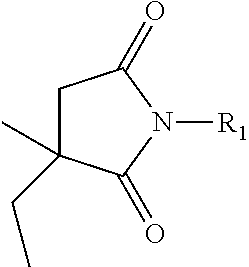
C1C(C)(CC)C(=O)N([R1])C1=O
